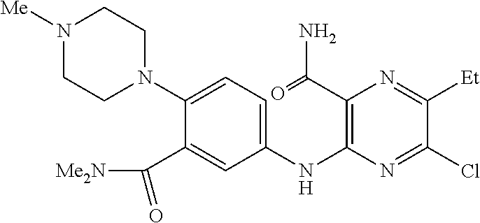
C1(N2CCN([Me])CC2)=CC=C(NC2=C(C(=O)N)N=C([Et])C(Cl)=N2)C=C1C([Me2N])=O
